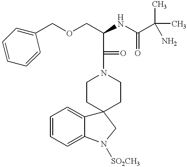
C1(COCC(NC(C(C)(C)N)=O)C(N2CCC3(CC2)C2=CC=CC=C2N([SO2CH3])C3)=O)=CC=CC=C1
